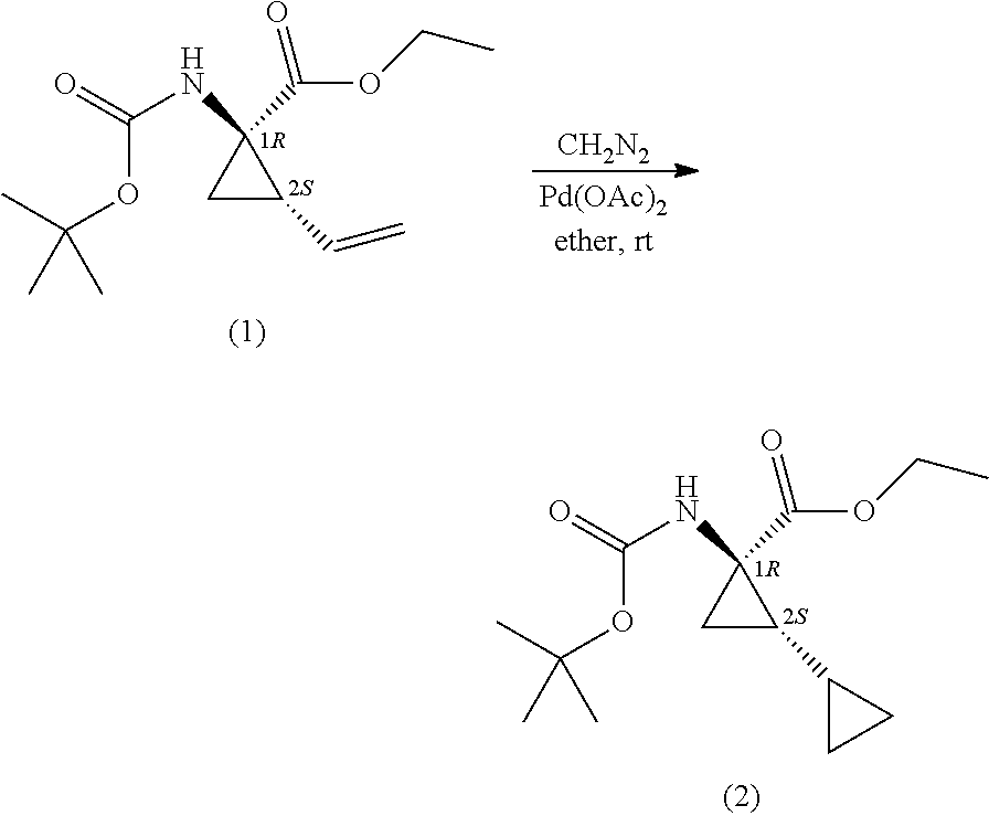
C(OC(C)(C)C)(=O)NC1(C(OCC)=O)CC1C1CC1.C(OC(C)(C)C)(=O)NC1(C(OCC)=O)CC1C=C.[CH2N2]
